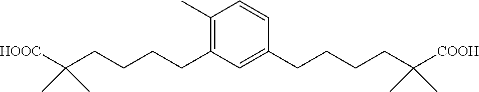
C1=CC(CCCCC(C)(C)[COOH])=CC(CCCCC(C)(C)[HOOC])=C1C
